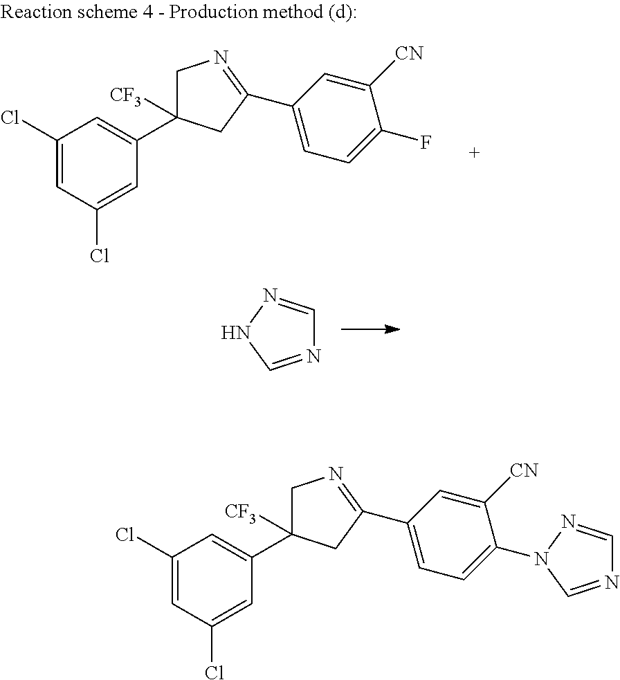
C1(Cl)=CC(Cl)=CC(C2([CF3])CN=C(C3=CC=C(F)C([CN])=C3)C2)=C1.N1=CNN=C1.C1(Cl)=CC(Cl)=CC(C2([CF3])CN=C(C3=CC=C(N4N=CN=C4)C([CN])=C3)C2)=C1
